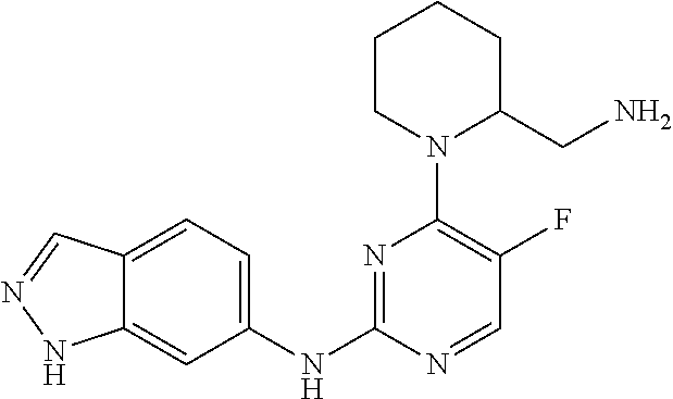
C1CN(C2=C(F)C=NC(NC3=CC=C4C(=C3)NN=C4)=N2)C(CN)CC1
